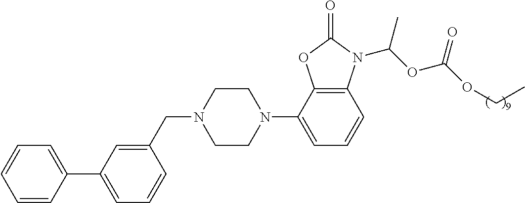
C1=CC(C2=CC=CC(CN3CCN(C4=CC=CC5=C4OC(=O)N5C(OC(OCC)=O)C)CC3)=C2)=CC=C1
